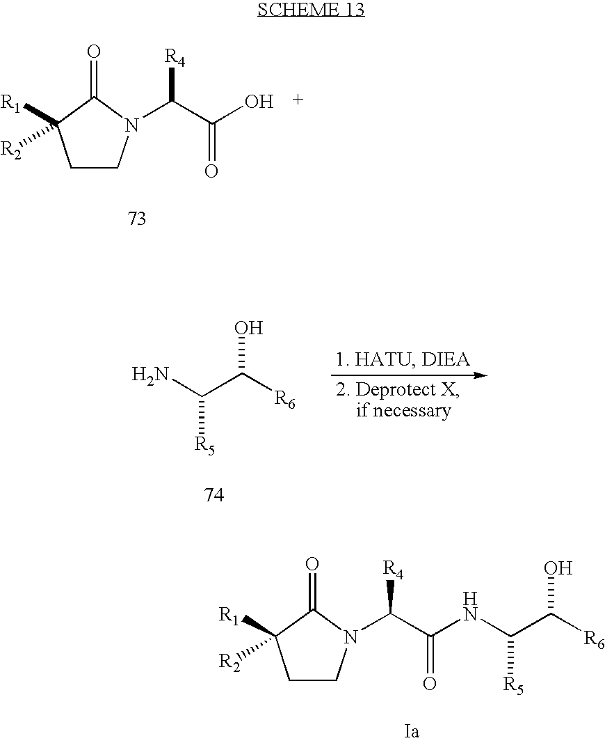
C1(=O)C([R1])([R2])CCN1C(C(O)=O)[R4].C(C([R6])O)(N)[R5].C1(=O)C([R1])([R2])CCN1C(C(NC(C([R6])O)[R5])=O)[R4]
